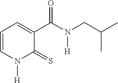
C1=CN([H])C(=S)C(C(N(CC(C)C)[H])=O)=C1
